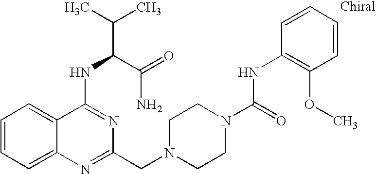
C1=CC=C2C(=C1)C(NC(C(=O)N)C(C)C)=NC(CN1CCN(C(=O)NC3=C(OC)C=CC=C3)CC1)=N2
